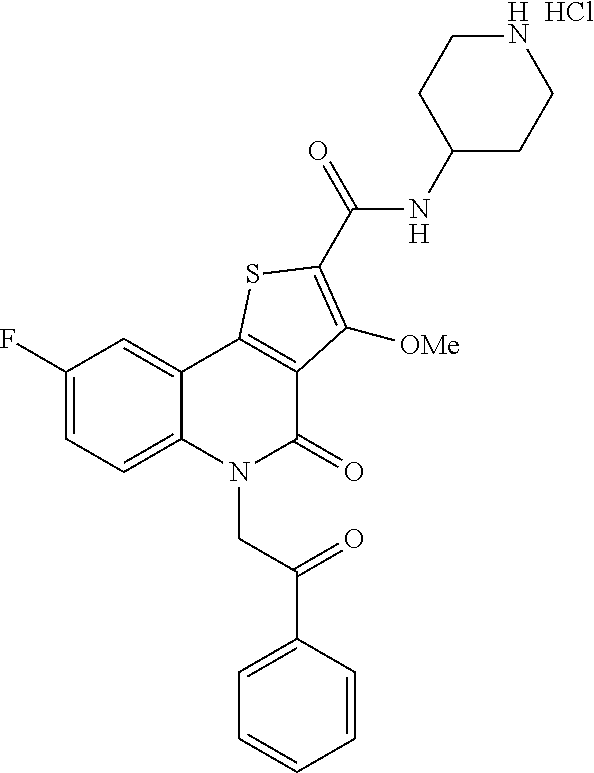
C1(F)=CC=C2C(=C1)C1=C(C(=O)N2CC(=O)C2=CC=CC=C2)C([OMe])=C(C(NC2CCNCC2)=O)S1.Cl
